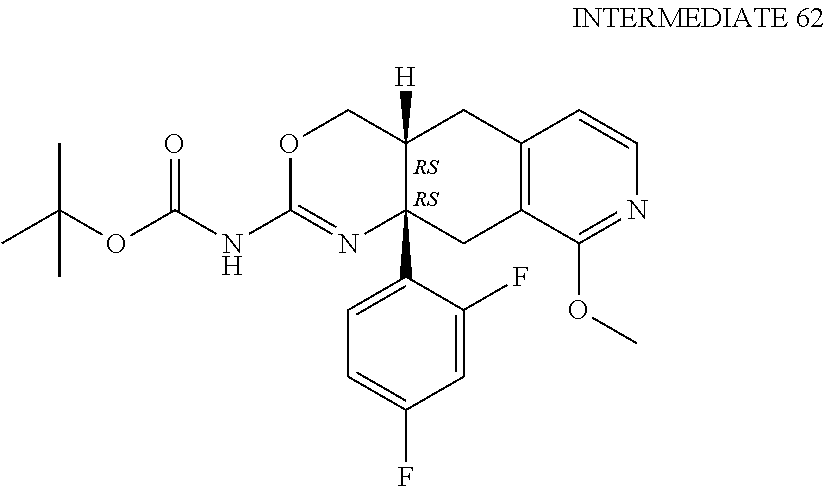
O1C(NC(OC(C)(C)C)=O)=NC2(C3=CC=C(F)C=C3F)C([H])(C1)CC1=C(C2)C(OC)=NC=C1
